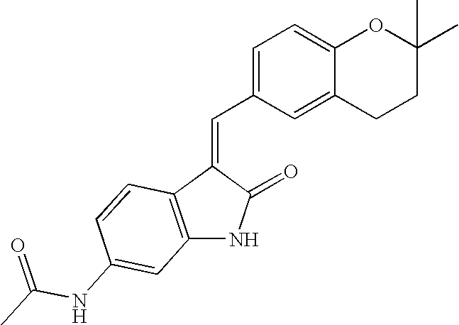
C12=C(C(=CC3=CC=C4C(=C3)CCC(C)(C)O4)C(=O)N1)C=CC(NC(C)=O)=C2
